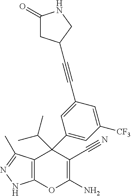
C12=C(C(C)=NN1)C(C1=CC([CF3])=CC(C#CC3CC(=O)NC3)=C1)(C(C)C)C(C#N)=C(N)O2
